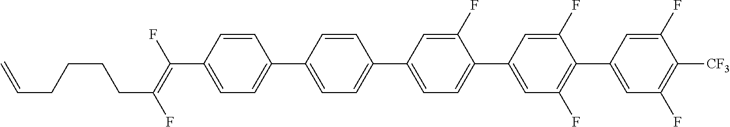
C1=CC(C(=C(F)CCCCC=C)F)=CC=C1C1=CC=C(C2=CC=C(C3=CC(F)=C(C4=CC(F)=C([CF3])C(F)=C4)C(F)=C3)C(F)=C2)C=C1
